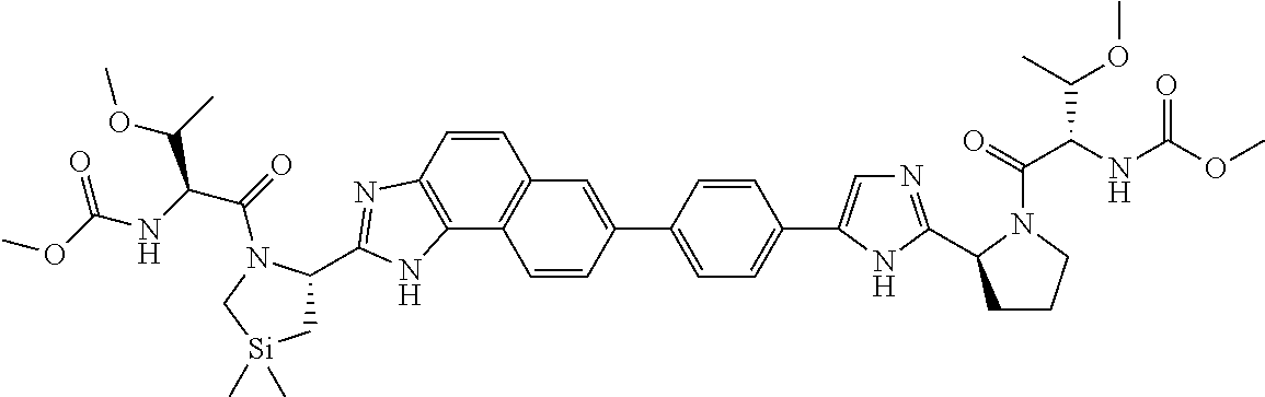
C1(C2=CC3=C(C4=C(C=C3)N=C(C3C[Si](C)(C)CN3C(=O)C(NC(OC)=O)C(C)OC)N4)C=C2)=CC=C(C2=CN=C(C3CCCN3C(=O)C(NC(OC)=O)C(OC)C)N2)C=C1
